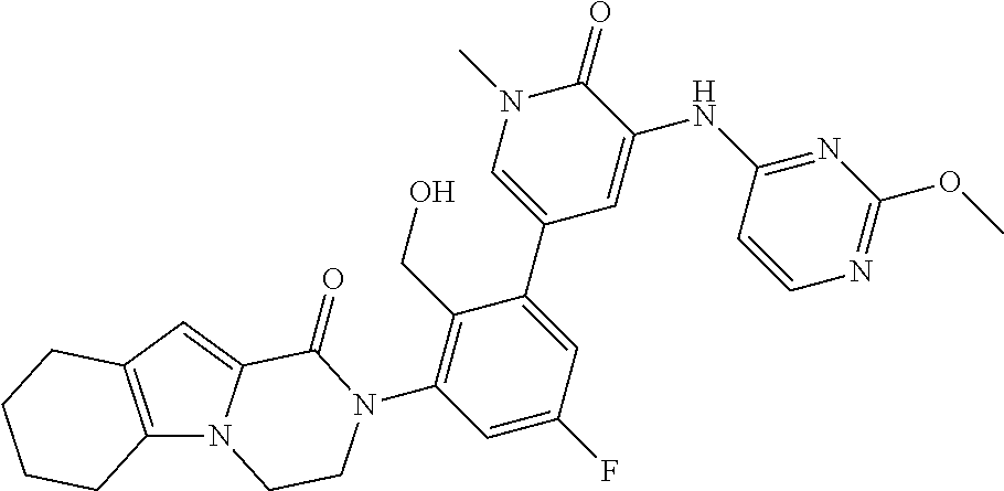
C12=C(C=C3N1CCN(C1=C(CO)C(C4=CN(C)C(=O)C(NC5=NC(OC)=NC=C5)=C4)=CC(F)=C1)C3=O)CCCC2
